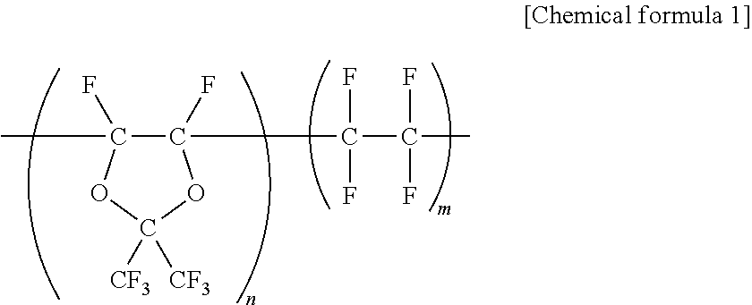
C1(F)(C)C(F)(C(F)(F)C(F)(F)C)OC([CF3])([CF3])O1
